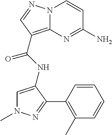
NC1=NC2=C(C(=O)NC3=CN(C)N=C3C3=C(C)C=CC=C3)C=NN2C=C1
